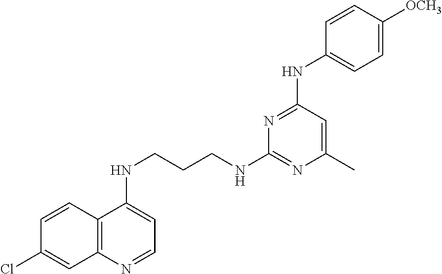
C1=CC2=C(C=C1Cl)N=CC=C2NCCCNC1=NC(C)=CC(NC2=CC=C([OCH3])C=C2)=N1
